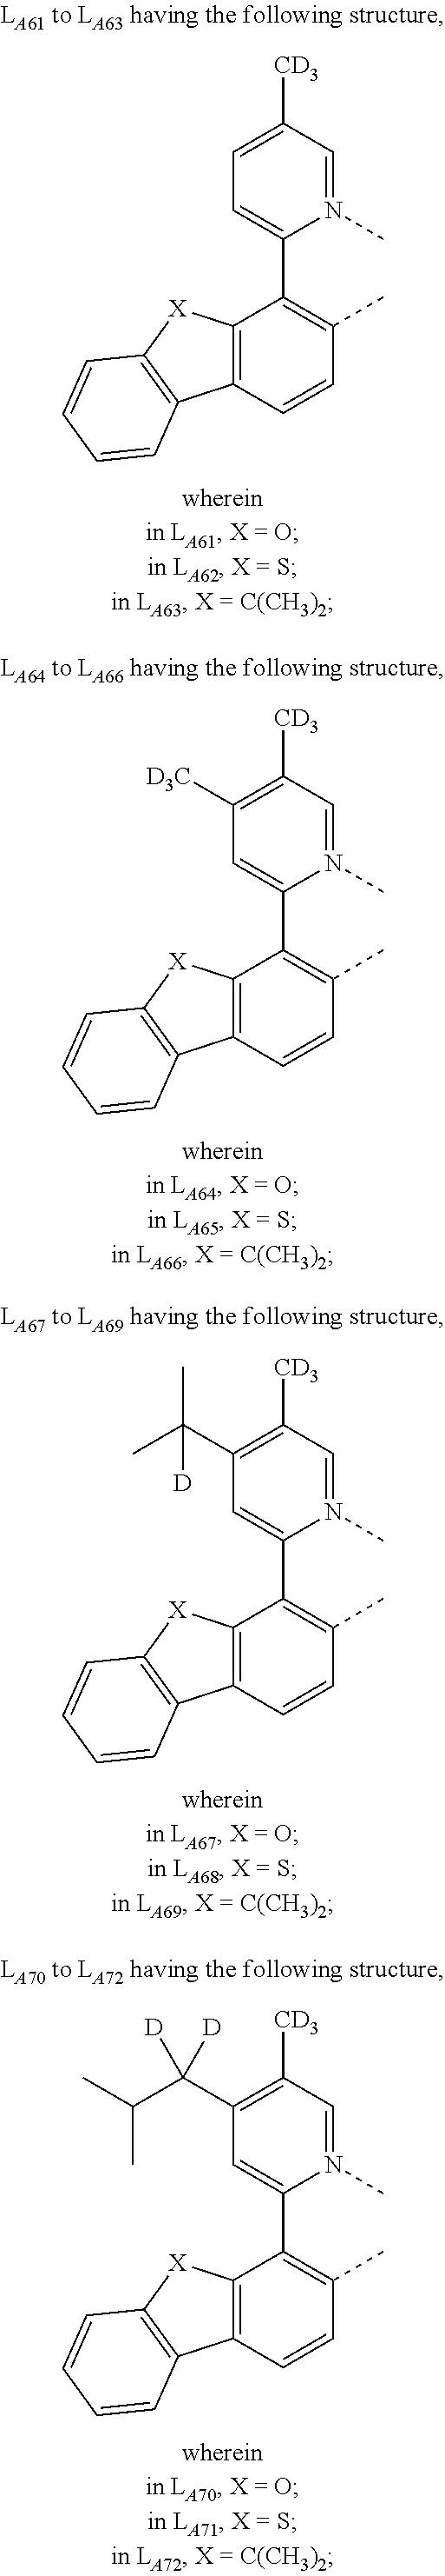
C12=C(C=CC(C)=C1C1=CC=C([CD3])C=N1C)C1=C([X]2)C=CC=C1.C12=C(C=CC(C)=C1C1=CC([D3C])=C([CD3])C=N1C)C1=C([X]2)C=CC=C1.C12=C(C=CC(C)=C1C1=CC(C(C)(C)[D])=C([CD3])C=N1C)C1=C([X]2)C=CC=C1.C12=C(C=CC(C)=C1C1=CC(C(C(C)C)([D])[D])=C([CD3])C=N1C)C1=C([X]2)C=CC=C1
